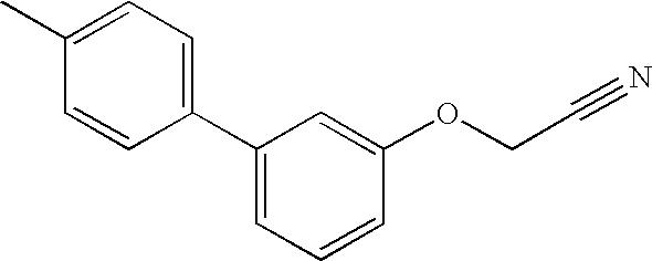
C1(C2=CC=C(C)C=C2)=CC=CC(OCC#N)=C1
